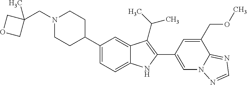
C(N1CCC(C2=CC=C3C(=C2)C(C(C)C)=C(C2=CN4C(=NC=N4)C(COC)=C2)N3)CC1)C1(C)COC1
